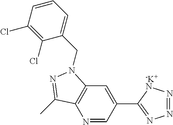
N1=CC(C2=NN=N[-K+N]2)=CC2=C1C(C)=NN2CC1=CC=CC(Cl)=C1Cl
